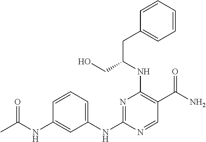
C1(NC2=NC(NC(CC3=CC=CC=C3)CO)=C(C(N)=O)C=N2)=CC=CC(NC(C)=O)=C1
